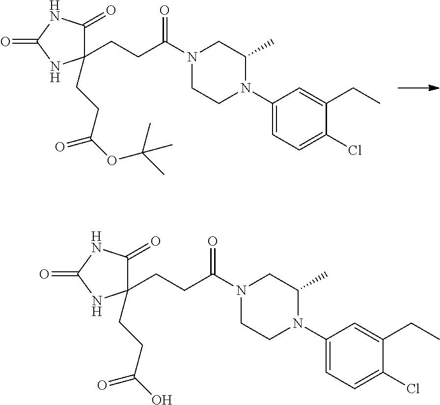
C(CC(N1CCN(C2=CC=C(Cl)C(CC)=C2)C(C)C1)=O)C1(CCC(OC(C)(C)C)=O)C(=O)NC(=O)N1.C(CC(N1CCN(C2=CC=C(Cl)C(CC)=C2)C(C)C1)=O)C1(CCC(O)=O)C(=O)NC(=O)N1
